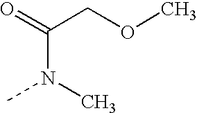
C(N(C)C)(=O)COC
